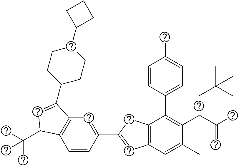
CC(C)(C)C.C1=CC(C2=CC3=C(C2)C(C2=CC=C(C)C=C2)=C(CC(C)=C)C(C)=C3)=CC2=C1C(C(C)(C)C)C=C2C1CCC(C2CCC2)CC1
